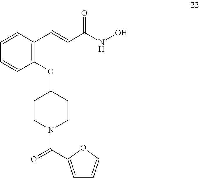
C1(OC2CCN(C(=O)C3=CC=CO3)CC2)=C(C=CC(NO)=O)C=CC=C1
